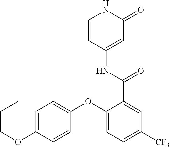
C1=CC(NC(C2=CC([CF3])=CC=C2OC2=CC=C(OCCC)C=C2)=O)=CC(=O)N1
